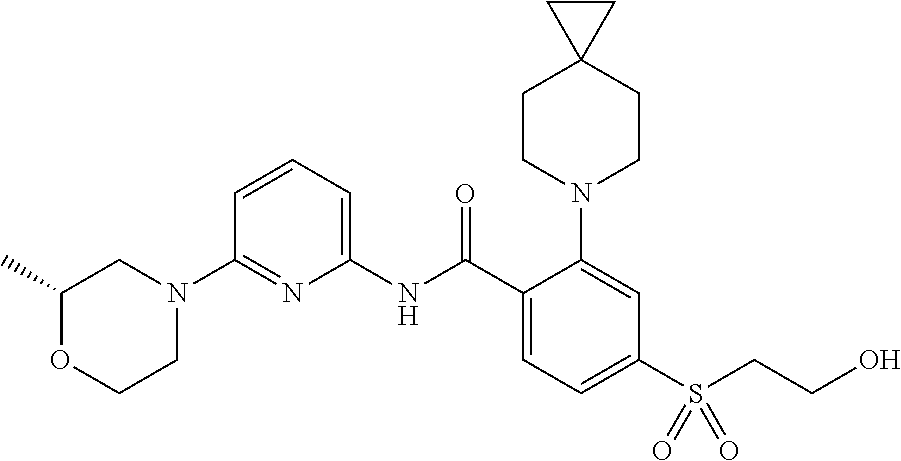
C1(N2CC(C)OCC2)=NC(NC(C2=CC=C(S(CCO)(=O)=O)C=C2N2CCC3(CC2)CC3)=O)=CC=C1
